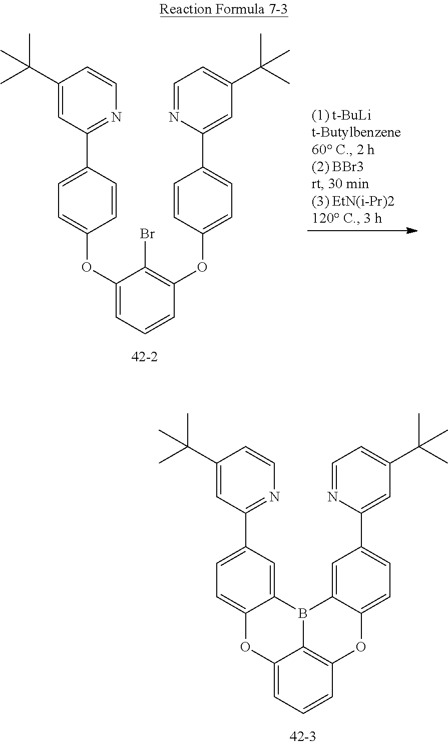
C12=CC=CC3=C1B(C1=CC(C4=CC(C(C)(C)C)=CC=N4)=CC=C1O3)C1=CC(C3=NC=CC(C(C)(C)C)=C3)=CC=C1O2.C1(OC2=CC=C(C3=NC=CC(C(C)(C)C)=C3)C=C2)=CC=CC(OC2=CC=C(C3=CC(C(C)(C)C)=CC=N3)C=C2)=C1Br
